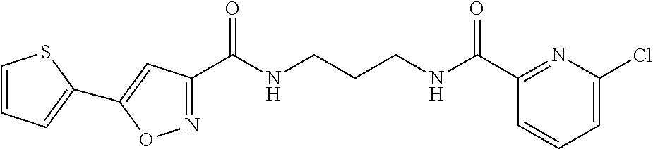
C1(C(NCCCNC(C2=NC(Cl)=CC=C2)=O)=O)=NOC(C2=CC=CS2)=C1
